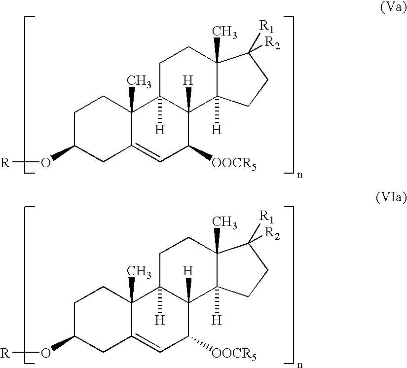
C1C(O[R])CC2=CC([OOCR5])C3([H])C([H])(C2(C)C1)CCC1(C)C3([H])CCC1([R1])[R2].C1C(O[R])CC2=CC([OOCR5])C3([H])C([H])(C2(C)C1)CCC1(C)C3([H])CCC1([R1])[R2]
